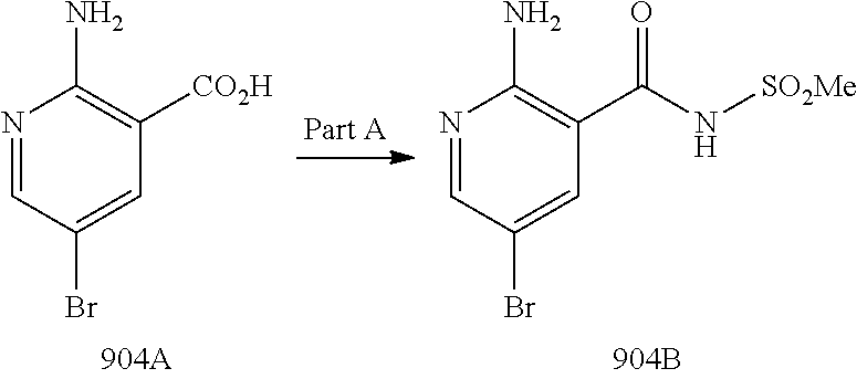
N1=CC(Br)=CC([CO2H])=C1N.N1=CC(Br)=CC(C(N[SO2Me])=O)=C1N
